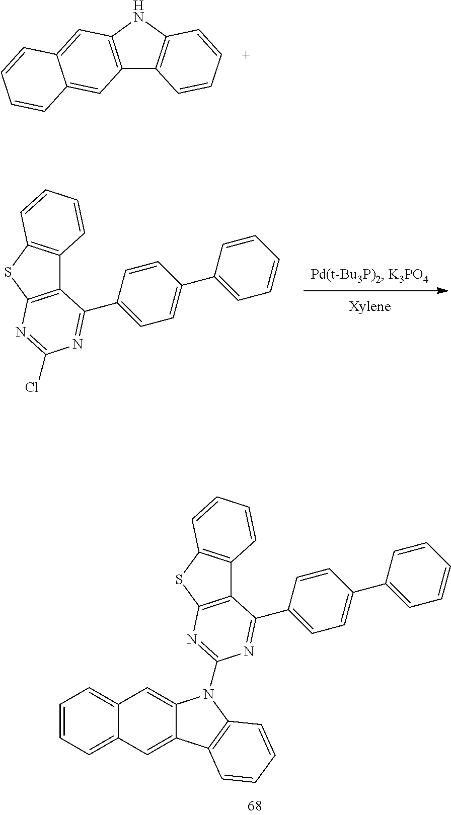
C12=C(NC3=C1C=CC=C3)C=C1C(=C2)C=CC=C1.C1=CC=C2C(=C1)C=C1C(=C2)C2=C(C=CC=C2)N1C1=NC2=C(C3=C(S2)C=CC=C3)C(C2=CC=C(C3=CC=CC=C3)C=C2)=N1.C12=C(SC3=C1C=CC=C3)N=C(Cl)N=C2C1=CC=C(C2=CC=CC=C2)C=C1
